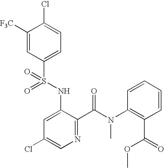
C1([F3C])=CC(S(NC2=CC(Cl)=CN=C2C(=O)N(C2=C(C(OC)=O)C=CC=C2)C)(=O)=O)=CC=C1Cl
